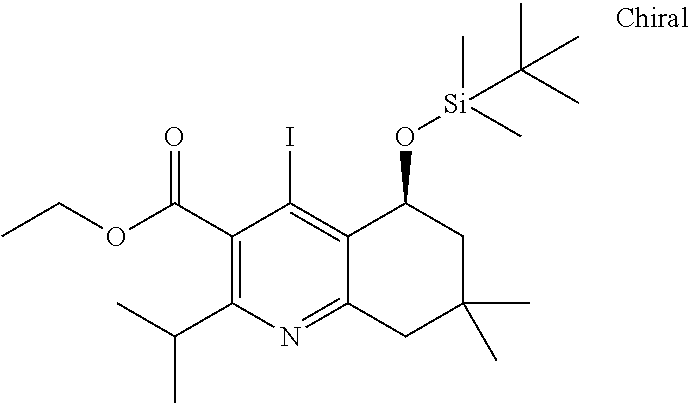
C1(C(OCC)=O)=C(C(C)C)N=C2C(=C1I)C(O[Si](C)(C)C(C)(C)C)CC(C)(C)C2
